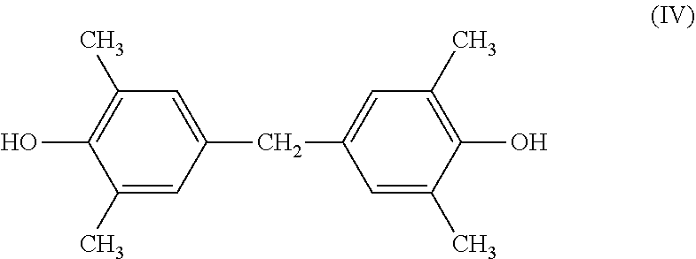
C1(C)=CC(CC2=CC(C)=C(O)C(C)=C2)=CC(C)=C1O
